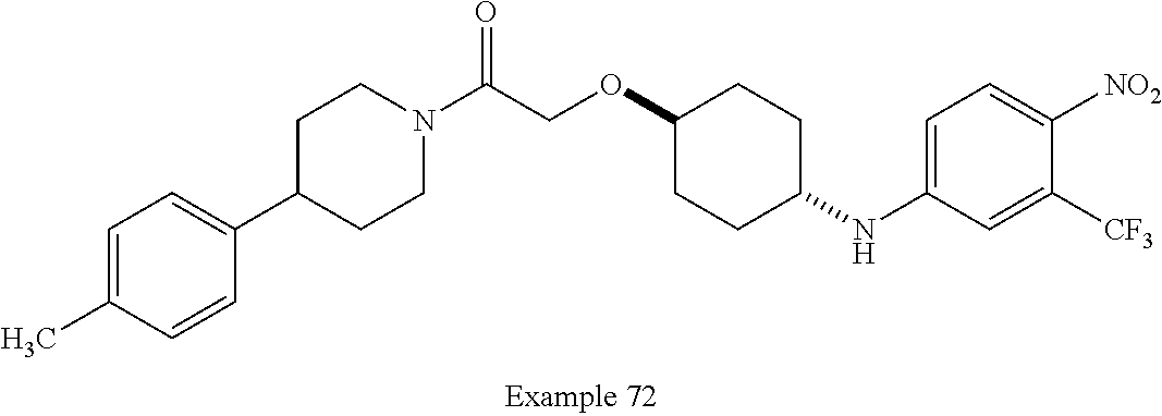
C1=C(C)C=CC(C2CCN(C(COC3CCC(NC4=CC=C([NO2])C([CF3])=C4)CC3)=O)CC2)=C1
